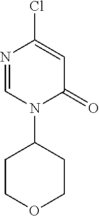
N1=CN(C2CCOCC2)C(=O)C=C1Cl
